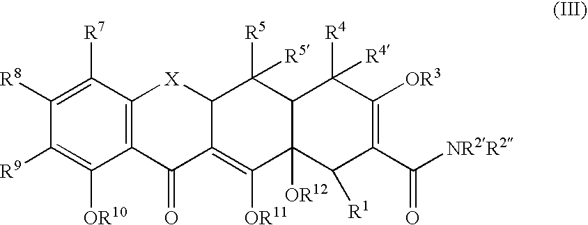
C1([R8])=C([R7])C2=C(C([OR10])=C1[R9])C(=O)C1=C([OR11])C3([OR12])C(C([R5])([R5])C1[X]2)C([R4])([R4])C([OR3])=C(C([NR2R2])=O)C3[R1]
